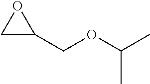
C1C(COC(C)C)O1
